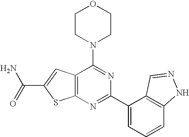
C1CN(C2=NC(C3=CC=CC4=C3C=NN4)=NC3=C2C=C(C(=O)N)S3)CCO1
